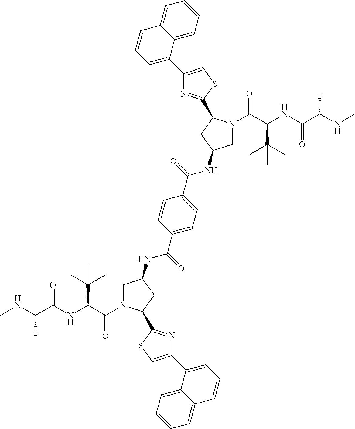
CNC(C(NC(C(=O)N1CC(NC(C2=CC=C(C(=O)NC3CN(C(C(NC(C(NC)C)=O)C(C)(C)C)=O)C(C4=NC(C5=CC=CC6=CC=CC=C56)=CS4)C3)C=C2)=O)CC1C1=NC(C2=CC=CC3=CC=CC=C23)=CS1)C(C)(C)C)=O)C
